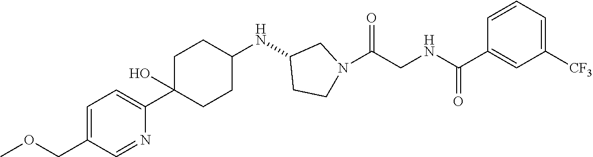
COCC1=CC=C(C2(O)CCC(NC3CCN(C(CNC(C4=CC([CF3])=CC=C4)=O)=O)C3)CC2)N=C1
